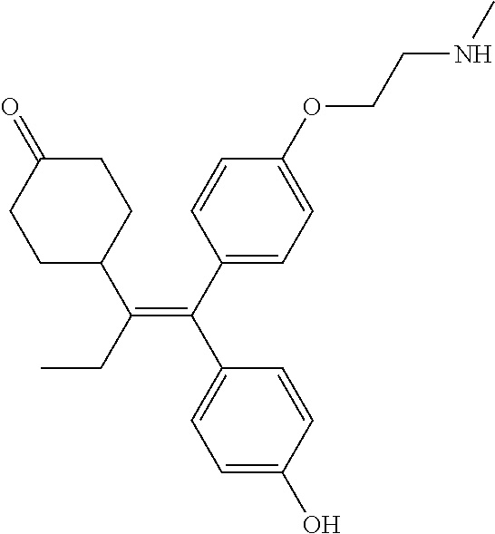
C1C(C(CC)=C(C2=CC=C(O)C=C2)C2=CC=C(OCCNC)C=C2)CCC(=O)C1
